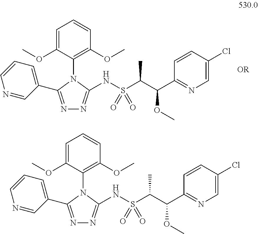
C1=C(OC)C(N2C(NS(C(C(C3=NC=C(Cl)C=C3)OC)C)(=O)=O)=NN=C2C2=CC=CN=C2)=C(OC)C=C1.C1=C(OC)C(N2C(NS(C(C(C3=NC=C(Cl)C=C3)OC)C)(=O)=O)=NN=C2C2=CC=CN=C2)=C(OC)C=C1
